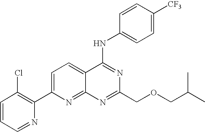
C1=CC=NC(C2=CC=C3C(=N2)N=C(COCC(C)C)N=C3NC2=CC=C([CF3])C=C2)=C1Cl
